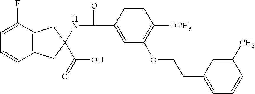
C1=C(F)C2=C(C=C1)CC(NC(C1=CC(OCCC3=CC=CC(C)=C3)=C([OCH3])C=C1)=O)(C(O)=O)C2
